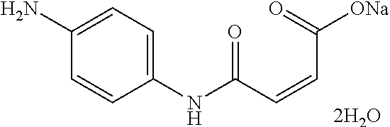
C1(NC(C=CC([ONa])=O)=O)=CC=C(N)C=C1.[2H2O]
